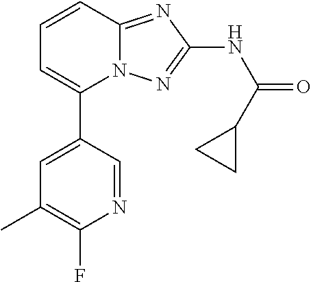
C1(C2=CC(C)=C(F)N=C2)=CC=CC2=NC(NC(=O)C3CC3)=NN12
